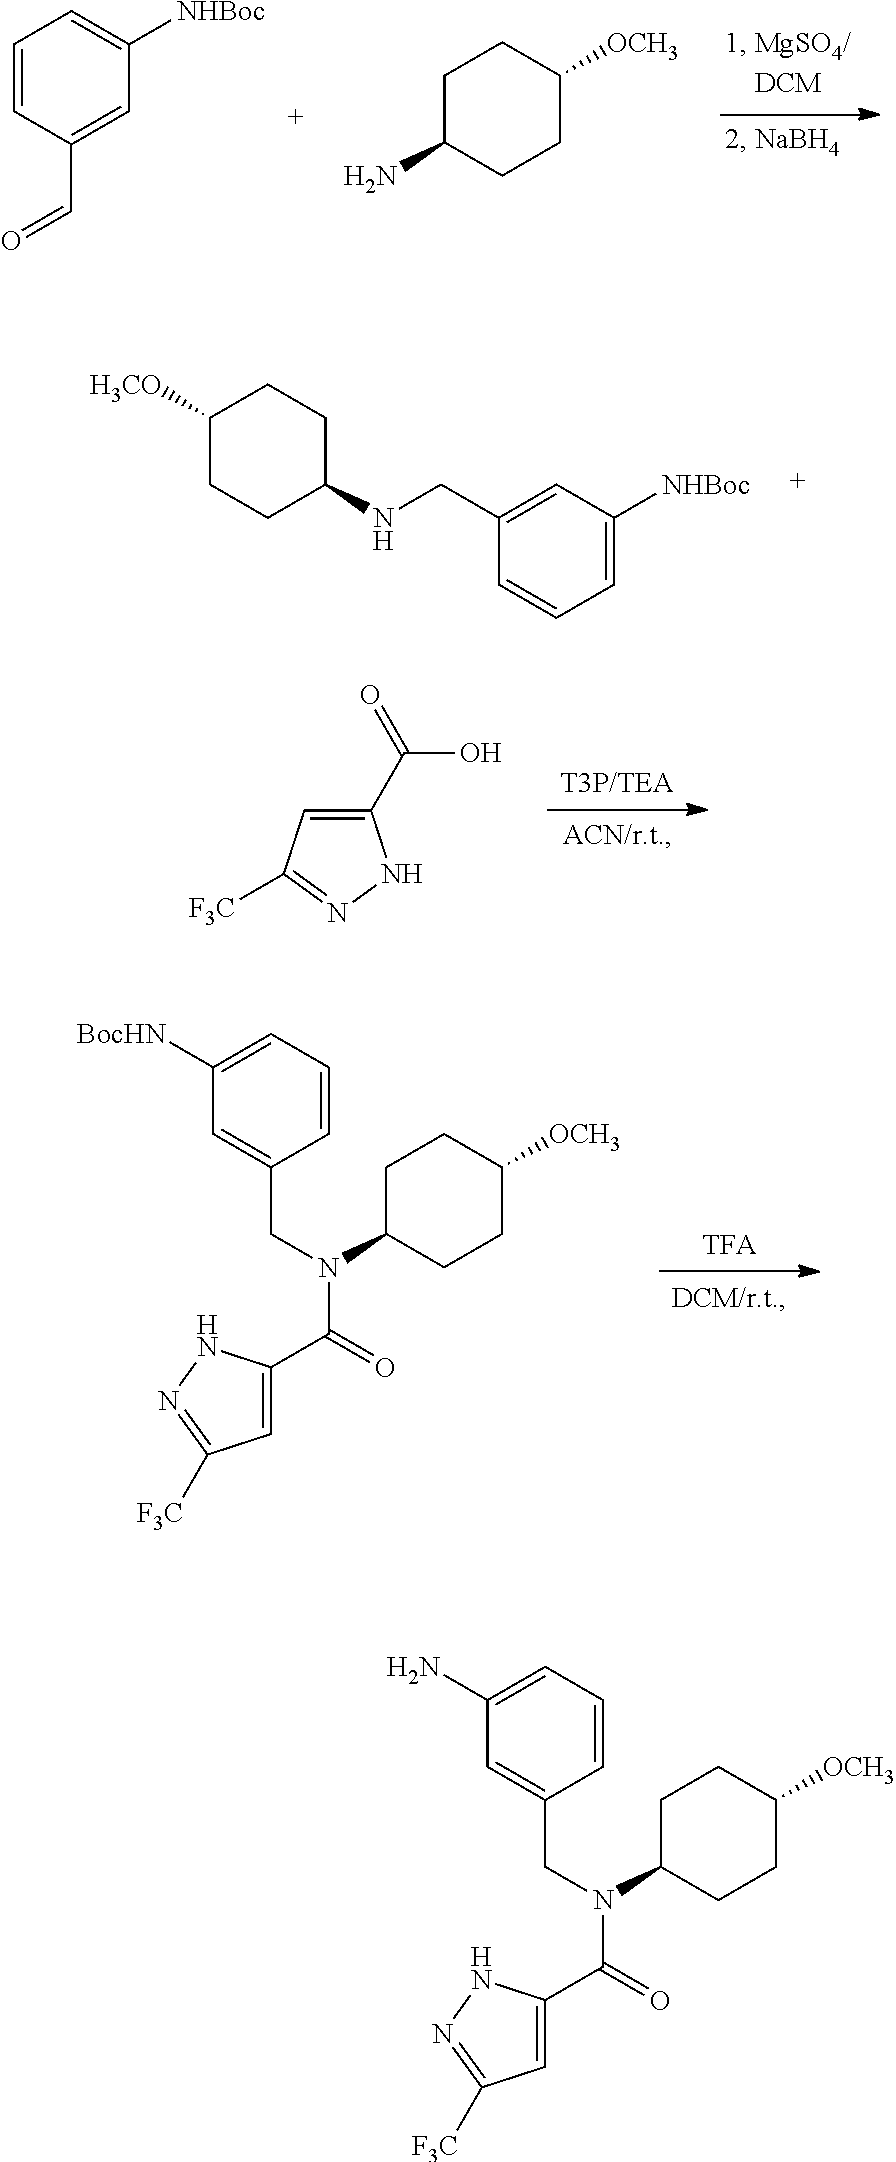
C1=CC(C=O)=CC([NHBoc])=C1.C1C(N)CCC([OCH3])C1.C1(CNC2CCC([H3CO])CC2)=CC([NHBoc])=CC=C1.C1(C(=O)O)=CC([F3C])=NN1.C1=C([BocHN])C=C(CN(C(=O)C2=CC([F3C])=NN2)C2CCC([OCH3])CC2)C=C1.C1=C(N)C=C(CN(C(=O)C2=CC([F3C])=NN2)C2CCC([OCH3])CC2)C=C1
